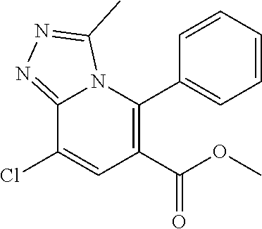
C12=NN=C(C)N1C(C1=CC=CC=C1)=C(C(=O)OC)C=C2Cl
